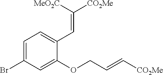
C1=C(Br)C=C(OCC=C[CO2Me])C(C=C([CO2Me])[MeO2C])=C1
